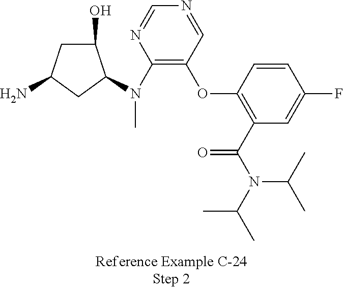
NC1CC(O)C(N(C2=C(OC3=C(C(N(C(C)C)C(C)C)=O)C=C(F)C=C3)C=NC=N2)C)C1
